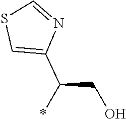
C1=C(C(*)CO)N=CS1
